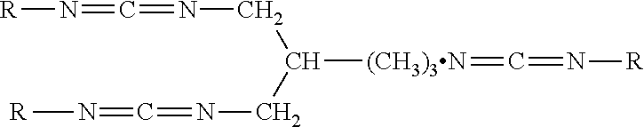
[R]N=C=NCC(CN=C=N[R])[(CH3)3N]=C=N[R]
